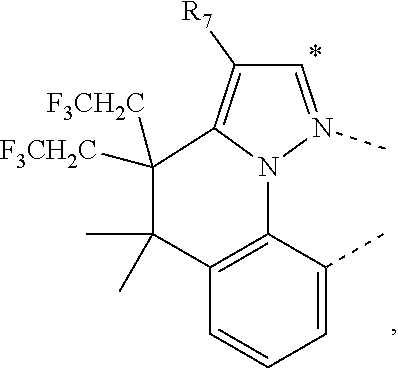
C1(C)=CC=CC2=C1N1C(=C([R7])C=N1C)C([F3CH2C])([F3CH2C])C2(C)C
